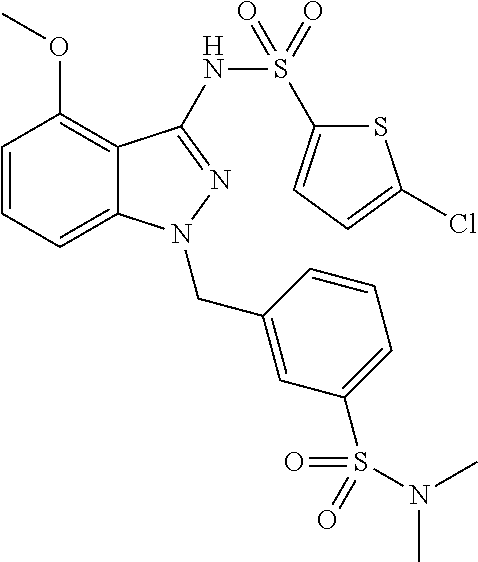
S1C(S(=O)(NC2=NN(CC3=CC(S(=O)(N(C)C)=O)=CC=C3)C3=CC=CC(OC)=C32)=O)=CC=C1Cl
